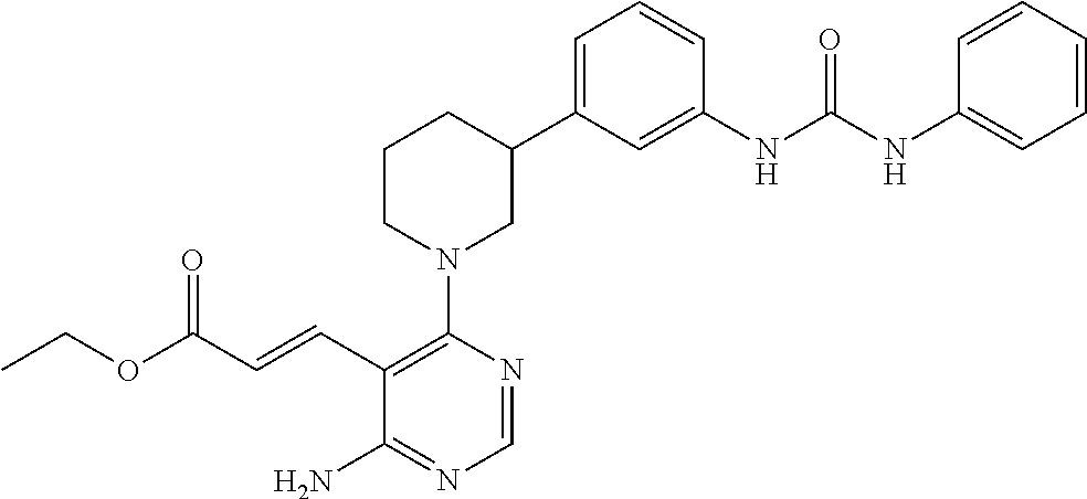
C1(N2CC(C3=CC=CC(NC(NC4=CC=CC=C4)=O)=C3)CCC2)=C(C=CC(OCC)=O)C(N)=NC=N1
